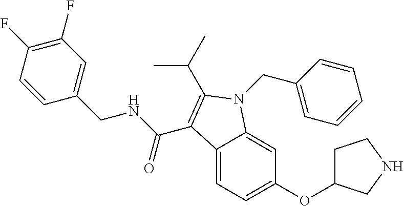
C1(F)=C(F)C=CC(CNC(=O)C2=C(C(C)C)N(CC3=CC=CC=C3)C3=CC(OC4CCNC4)=CC=C32)=C1
